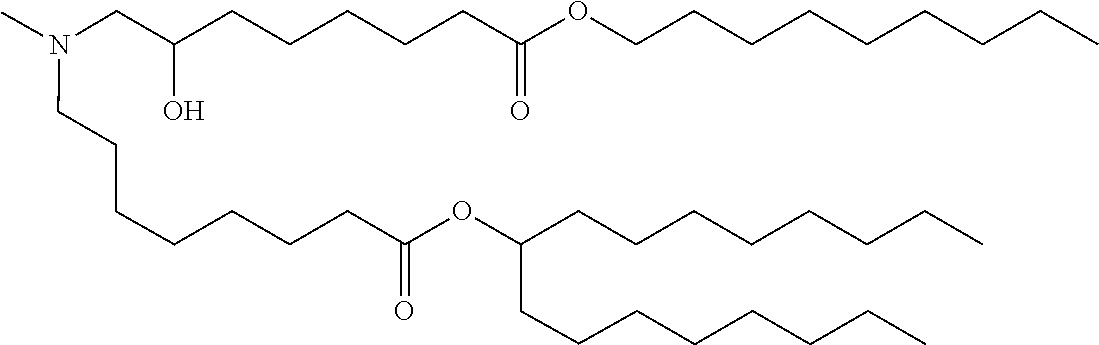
C(CCCCC)CCC(OC(CCCCCCCN(CC(CCCCCC(OCCCCCCCCC)=O)O)C)=O)CCCCCCCC
